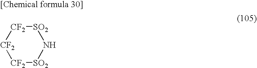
[CF2]1[CF2][SO2]N[SO2][CF2]1
